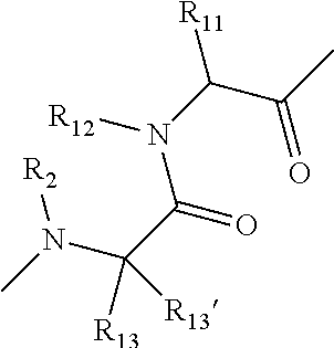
[R11]C(N([R12])C(C(N(C)[R2])([R13])[R13])=O)C(C)=O
